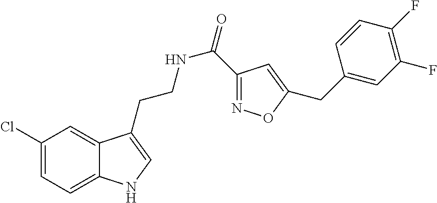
C12=CC=C(Cl)C=C1C(CCNC(=O)C1=NOC(CC3=CC(F)=C(F)C=C3)=C1)=CN2
